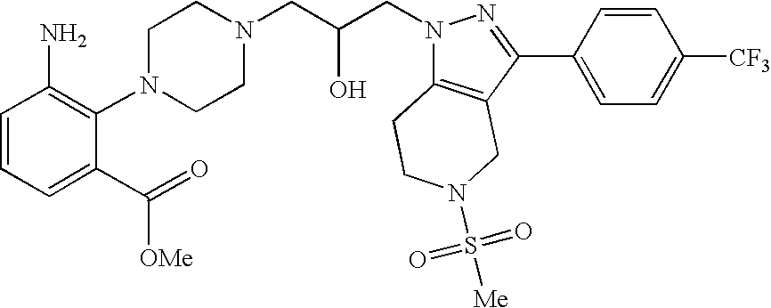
C1CN(CC(CN2C3=C(C(C4=CC=C([CF3])C=C4)=N2)CN(S([Me])(=O)=O)CC3)O)CCN1C1=C(N)C=CC=C1C(=O)[OMe]
